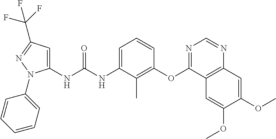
C1(NC(NC2=CC=CC(OC3=NC=NC4=C3C=C(OC)C(OC)=C4)=C2C)=O)=CC(C(F)(F)F)=NN1C1=CC=CC=C1
